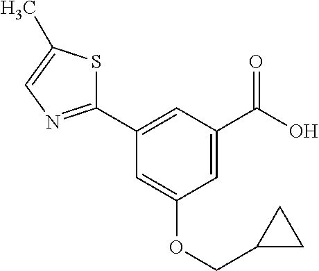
C1=C(C(O)=O)C=C(C2=NC=C(C)S2)C=C1OCC1CC1
